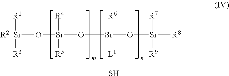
[Si]([R1])([R3])O[Si]([R4])([R5])O[Si](O[Si]([R8])([R7])[R9])([R6])[L1]S.[R2]
